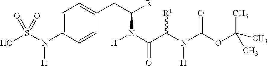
C1=C(N(S(O)(=O)=O)[H])C=CC(CC([R])N(C(C(N(C(OC(C)(C)C)=O)[H])[R1])=O)[H])=C1
